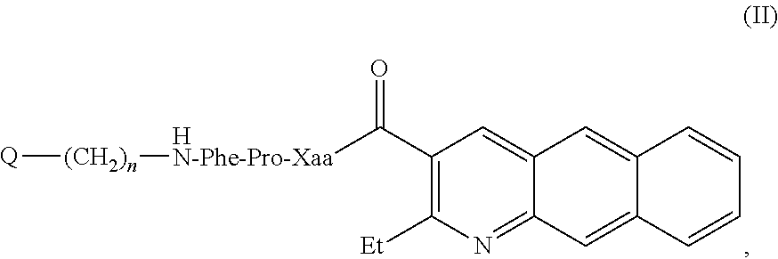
[Q][(CH2)n][HN-Phe-Pro-Xaa]C(C1=C([Et])N=C2C(=C1)C=C1C(=C2)C=CC=C1)=O
